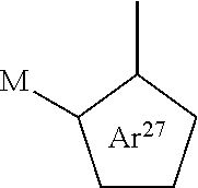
C1CCC(C)C1[M]
